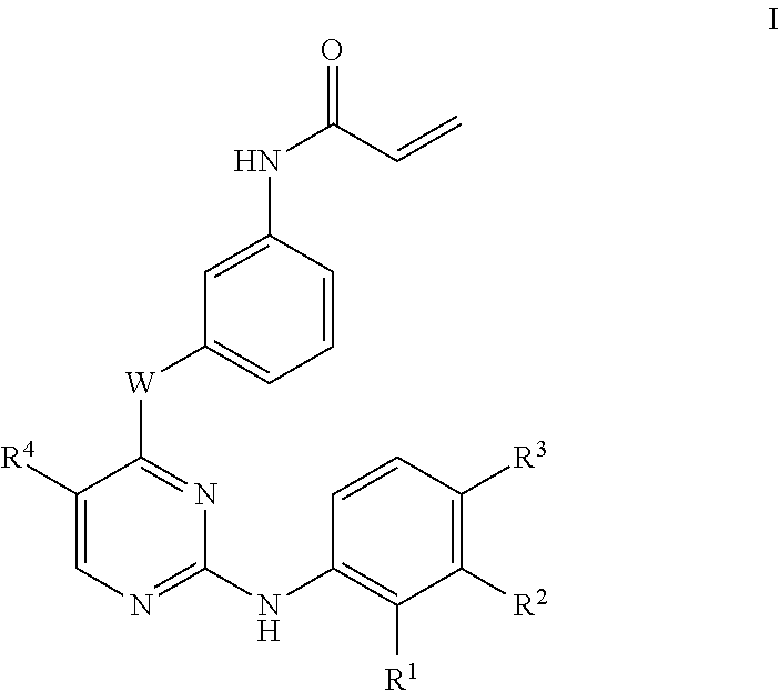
C1=C(NC(=O)C=C)C=CC=C1[W]C1=NC(NC2=C([R1])C([R2])=C([R3])C=C2)=NC=C1[R4]
